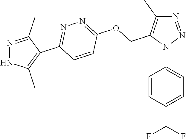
N1=NN(C2=CC=C(C(F)F)C=C2)C(COC2=NN=C(C3=C(C)NN=C3C)C=C2)=C1C
